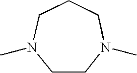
C1CN(C)CCCN1C
